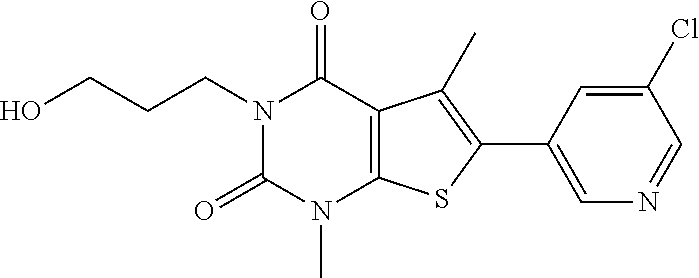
N1(CCCO)C(=O)N(C)C2=C(C1=O)C(C)=C(C1=CN=CC(Cl)=C1)S2
